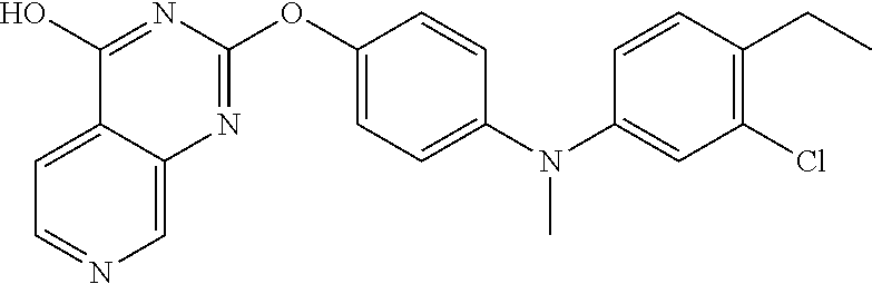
C12=CC=NC=C1N=C(OC1=CC=C(N(C3=CC(Cl)=C(CC)C=C3)C)C=C1)N=C2O
